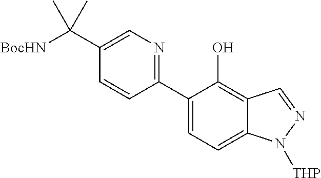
[BocHN]C(C1=CN=C(C2=CC=C3C(=C2O)C=NN3[THP])C=C1)(C)C
